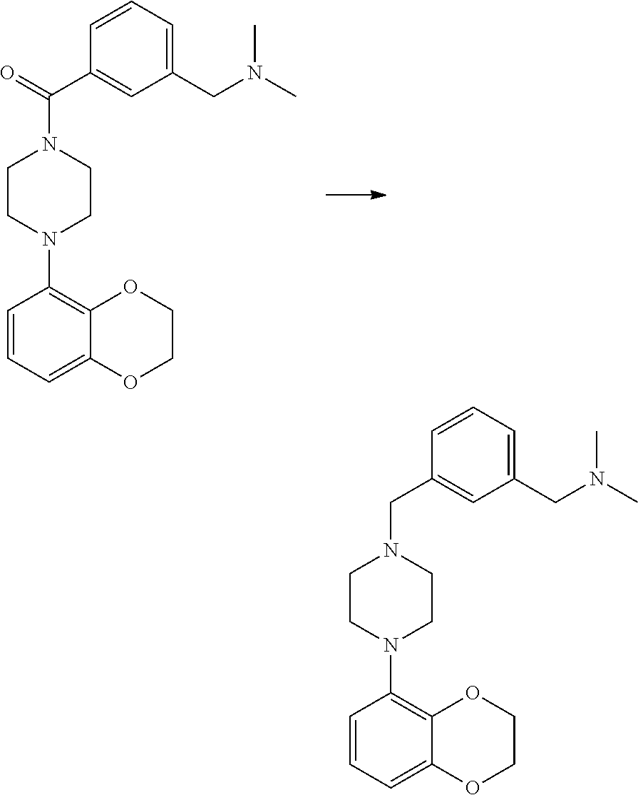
C1=CC=C2C(=C1N1CCN(C(=O)C3=CC(CN(C)C)=CC=C3)CC1)OCCO2.C1=CC=C2C(=C1N1CCN(CC3=CC(CN(C)C)=CC=C3)CC1)OCCO2
